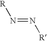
N(=N[R])[R]
